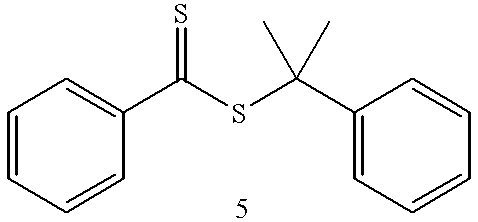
C1=CC=CC(C(SC(C2=CC=CC=C2)(C)C)=S)=C1
